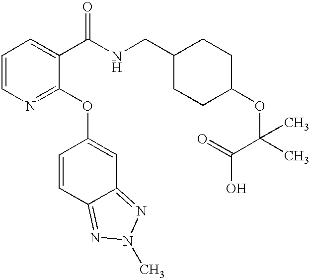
C1=CN=C(OC2=CC3=NN(C)N=C3C=C2)C(C(NCC2CCC(OC(C)(C(=O)O)C)CC2)=O)=C1
